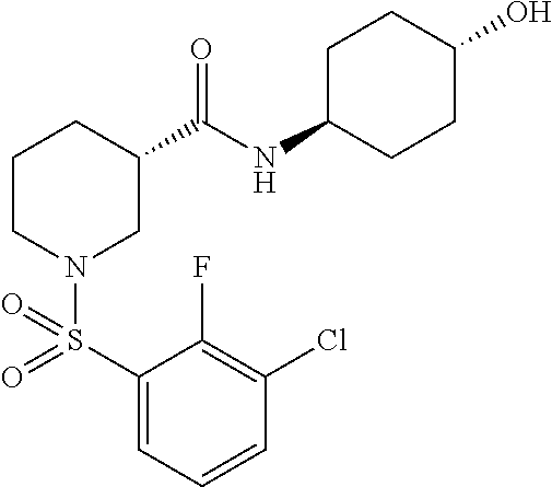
C1(S(=O)(N2CC(C(NC3CCC(O)CC3)=O)CCC2)=O)=CC=CC(Cl)=C1F
